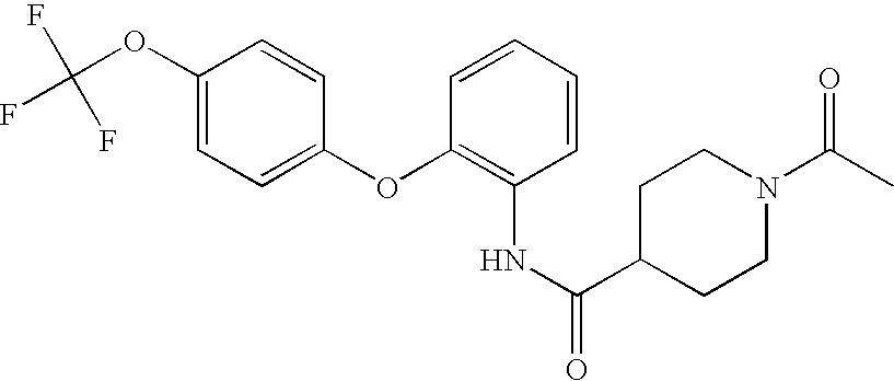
C1(OC(F)(F)F)=CC=C(OC2=C(NC(C3CCN(C(C)=O)CC3)=O)C=CC=C2)C=C1
